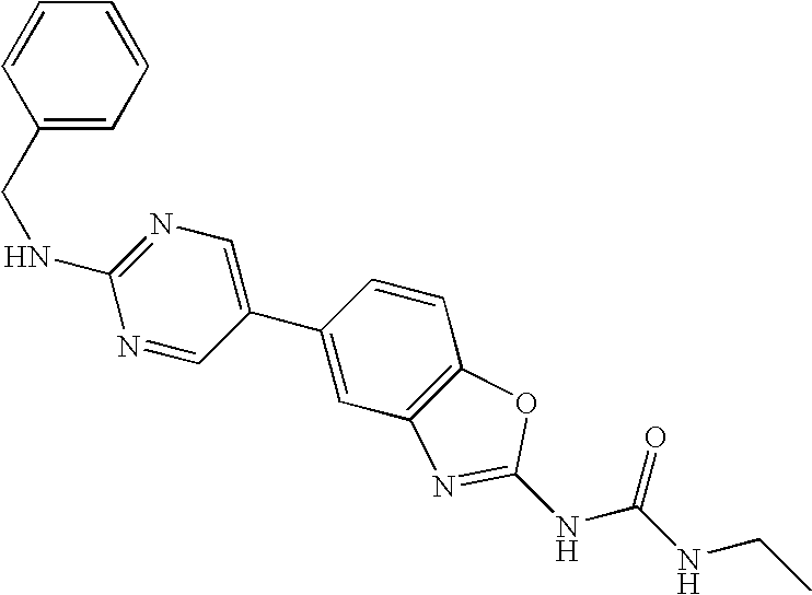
N1=C(NCC2=CC=CC=C2)N=CC(C2=CC3=C(C=C2)OC(NC(NCC)=O)=N3)=C1
